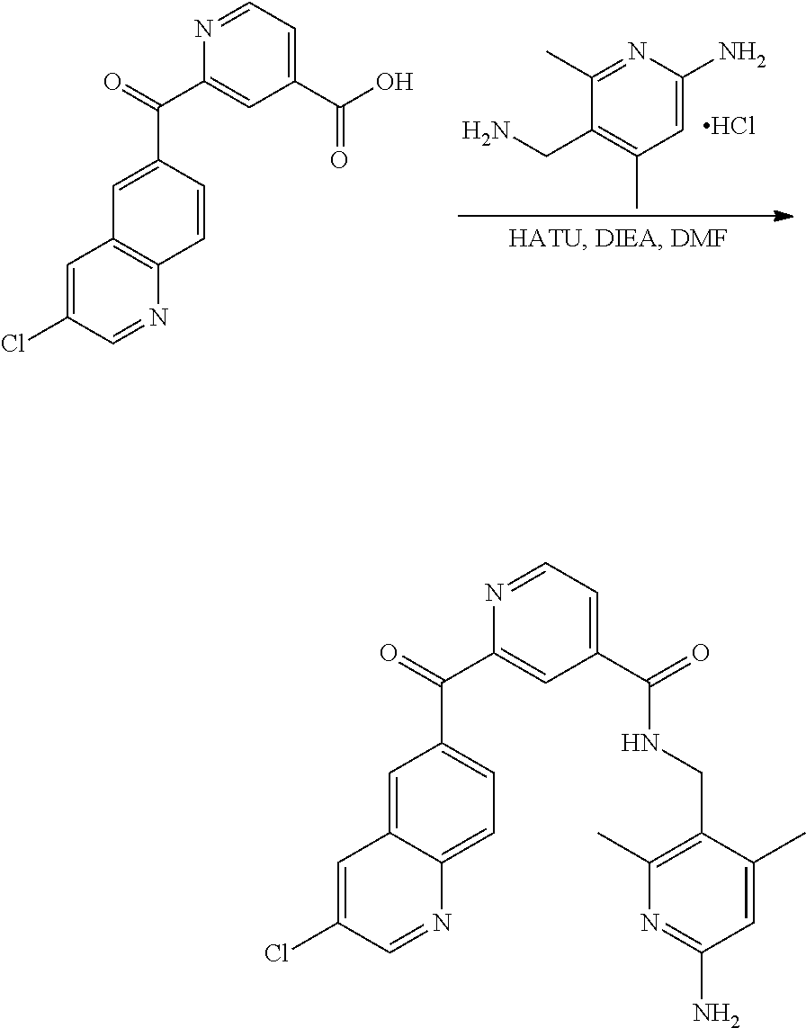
C1=C(N)N=C(C)C(CN)=C1C.Cl.C1=C(Cl)C=NC2=C1C=C(C(C1=CC(C(O)=O)=CC=N1)=O)C=C2.C1=C(Cl)C=NC2=CC=C(C(C3=CC(C(=O)NCC4=C(C)N=C(N)C=C4C)=CC=N3)=O)C=C12
